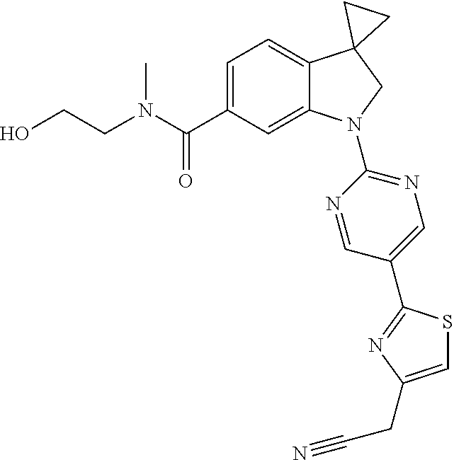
N(C(C1=CC=C2C(=C1)N(C1=NC=C(C3=NC(CC#N)=CS3)C=N1)CC21CC1)=O)(C)CCO
